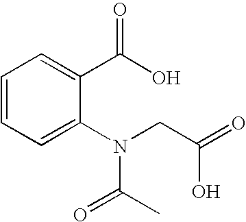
C1=CC=C(N(CC(=O)O)C(C)=O)C(C(O)=O)=C1
